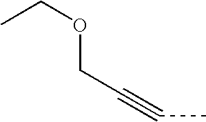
C(C#CC)OCC
